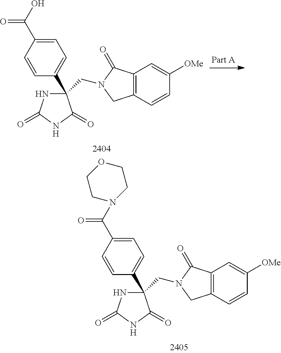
C1=C(C(O)=O)C=CC(C2(CN3C(=O)C4=C(C=CC([OMe])=C4)C3)NC(=O)NC2=O)=C1.C1=C(C(N2CCOCC2)=O)C=CC(C2(CN3C(=O)C4=C(C=CC([OMe])=C4)C3)NC(=O)NC2=O)=C1
